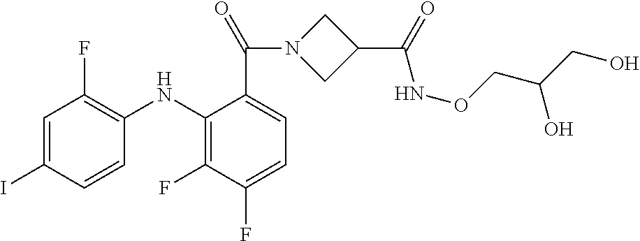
C1=C(C(N2CC(C(=O)NOCC(CO)O)C2)=O)C(NC2=C(F)C=C(I)C=C2)=C(F)C(F)=C1
